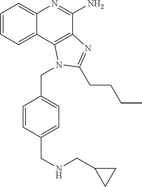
C1=CC=C2C(=C1)N=C(N)C1=C2N(CC2=CC=C(CNCC3CC3)C=C2)C(CCCC)=N1
